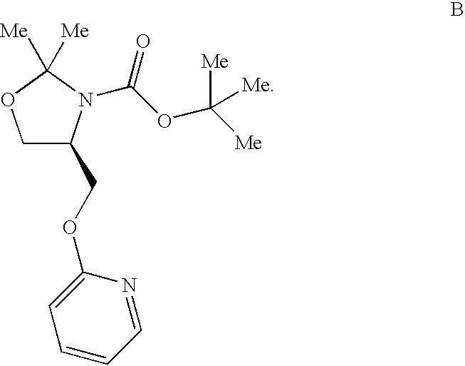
C1C(COC2=CC=CC=N2)N(C(OC([Me])([Me])[Me])=O)C([Me])([Me])O1
